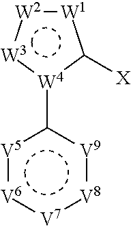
[W4]1(c2[V5]:[V6]:[V7]:[V8]:[V9]2)C([X])[W1]:[W2]:[W3]1
